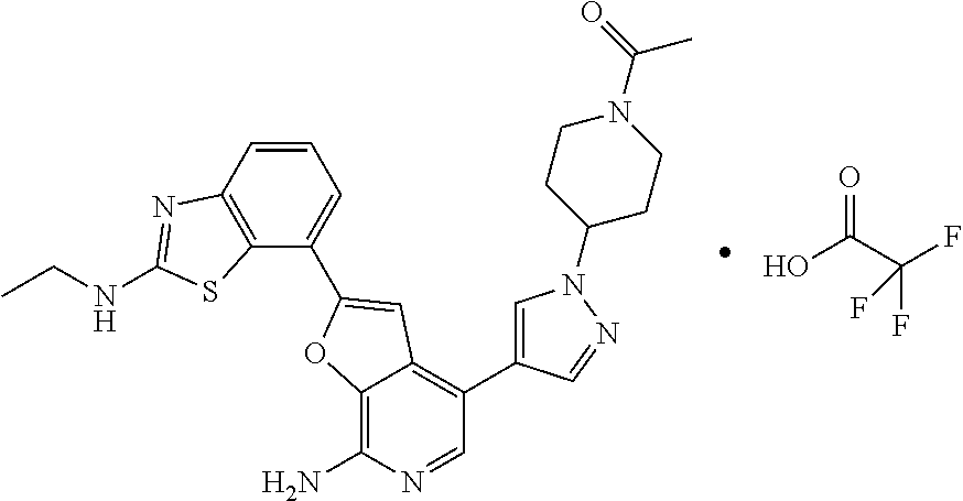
OC(C(F)(F)F)=O.C12=C(N)N=CC(C3=CN(C4CCN(C(=O)C)CC4)N=C3)=C1C=C(C1=CC=CC3=C1SC(NCC)=N3)O2
